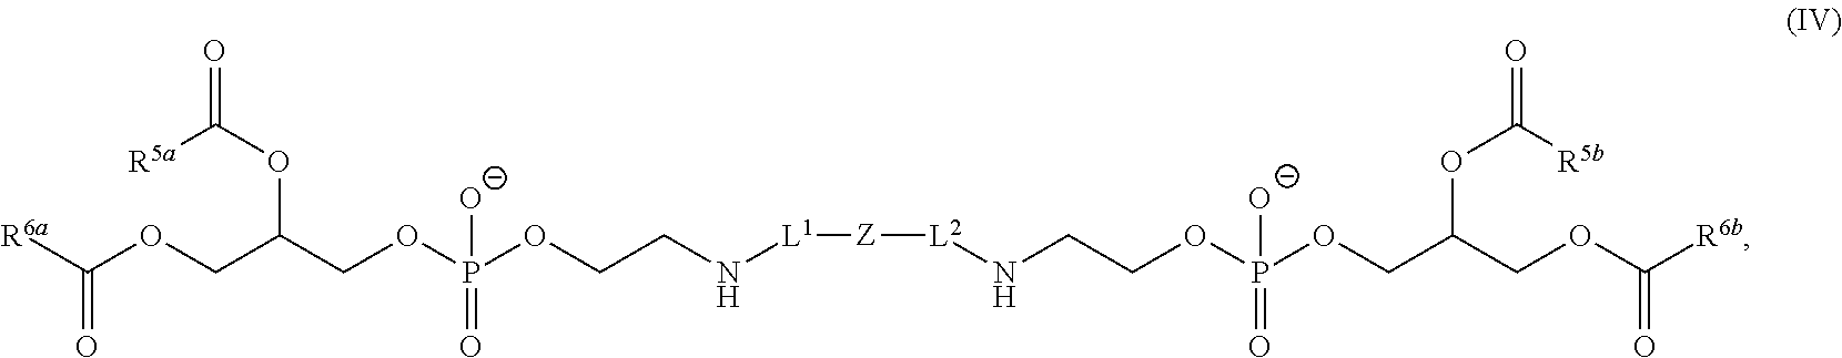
[R6a]C(OCC(COP(OCCN[L1][Z][L2]NCCOP(OCC(COC([R6b])=O)OC(=O)[R5b])(=O)[O-])(=O)[O-])OC(=O)[R5a])=O
